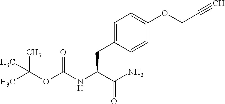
C1=C(CC(NC(OC(C)(C)C)=O)C(N)=O)C=CC(OCC#C)=C1
